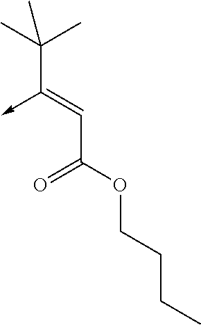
C(C(OCCCC)=O)=C(C(C)(C)C)->C
